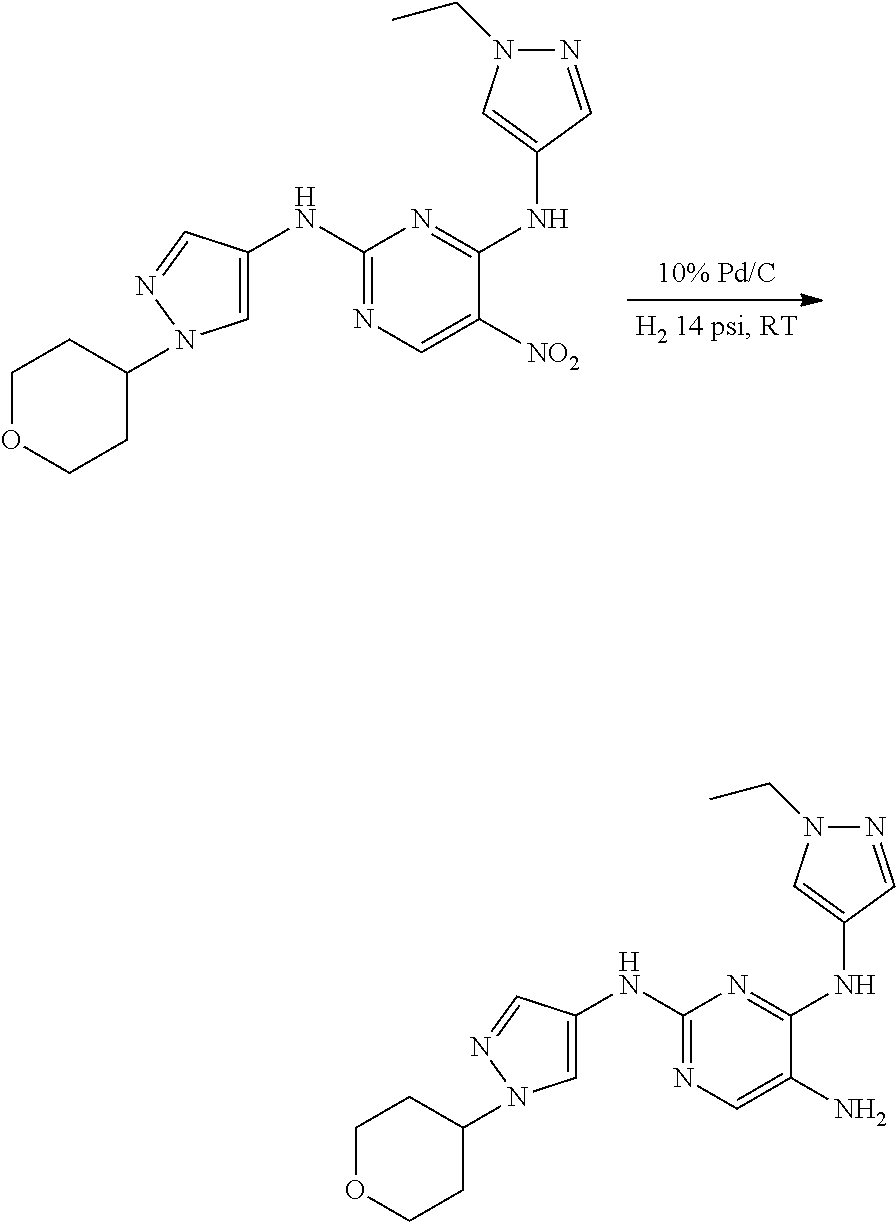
C1OCCC(N2C=C(NC3=NC=C([NO2])C(NC4=CN(CC)N=C4)=N3)C=N2)C1.C1OCCC(N2C=C(NC3=NC=C(N)C(NC4=CN(CC)N=C4)=N3)C=N2)C1
